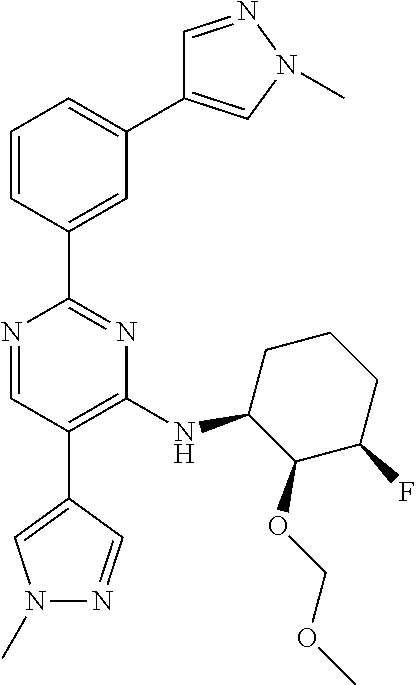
N1=CC(C2=CN(C)N=C2)=C(NC2C(OCOC)C(F)CCC2)N=C1C1=CC(C2=CN(C)N=C2)=CC=C1
